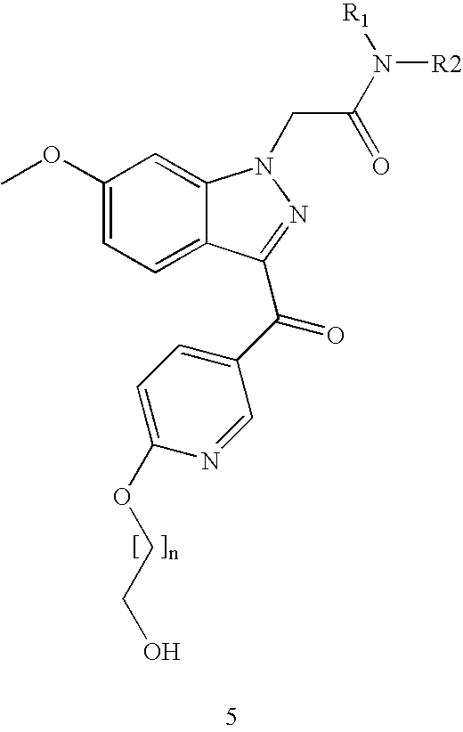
C1(OC)=CC=C2C(=C1)N(CC(N([R1])[R2])=O)N=C2C(C1=CC=C(OCCO)N=C1)=O
